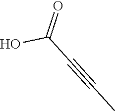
C(C#CC)(O)=O
